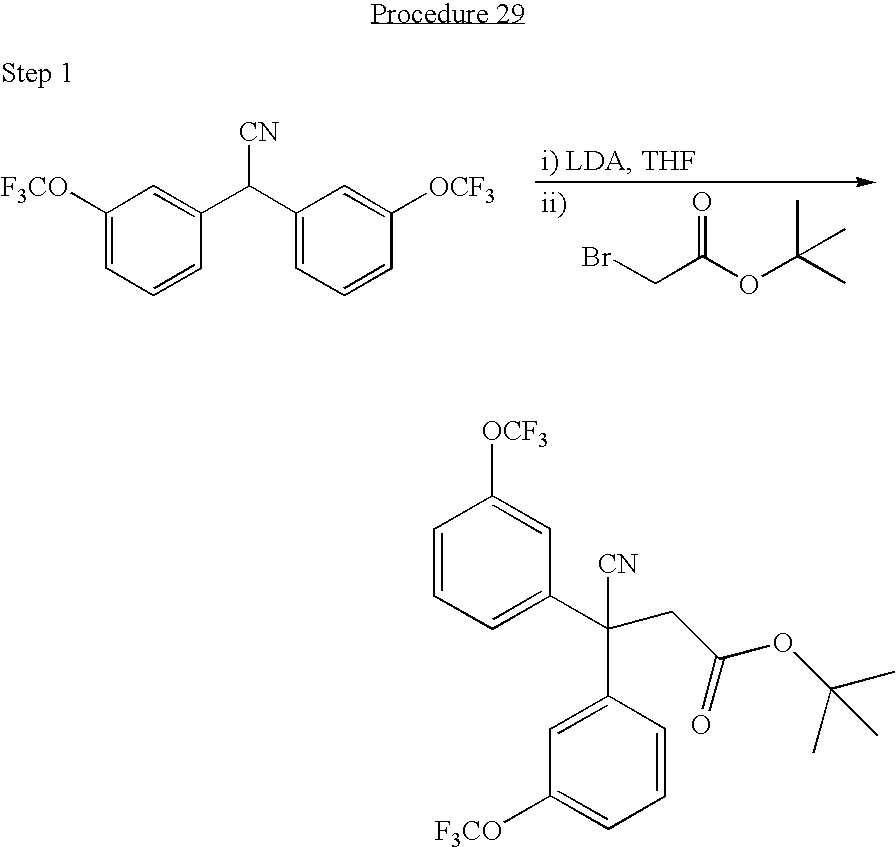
C(C1=CC([F3CO])=CC=C1)(C1=CC=CC([OCF3])=C1)([CN])CC(=O)OC(C)(C)C.C1([F3CO])=CC=CC(C(C2=CC=CC([OCF3])=C2)[CN])=C1.O=C(OC(C)(C)C)CBr
